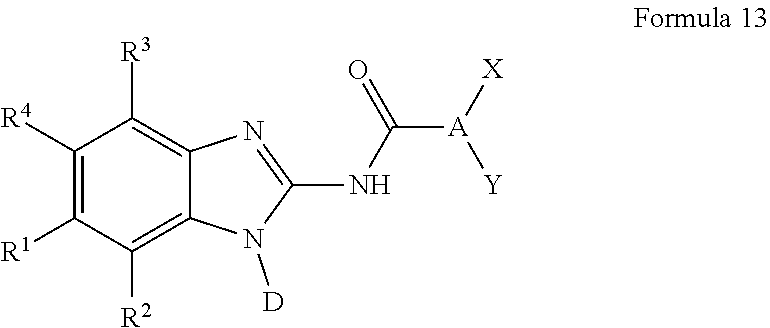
C1([R4])=C([R1])C([R2])=C2C(=C1[R3])N=C(NC([A]([X])[Y])=O)N2[D]
